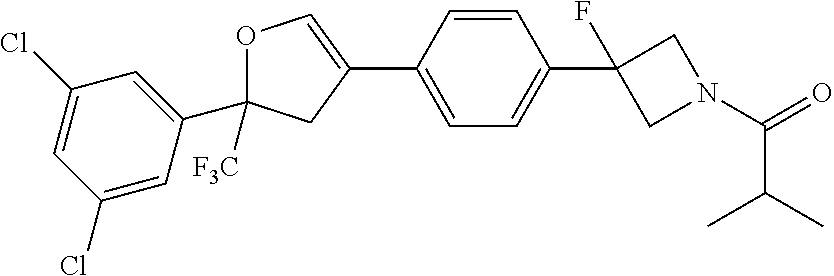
C1(Cl)=CC(C2([F3C])OC=C(C3=CC=C(C4(F)CN(C(=O)C(C)C)C4)C=C3)C2)=CC(Cl)=C1
